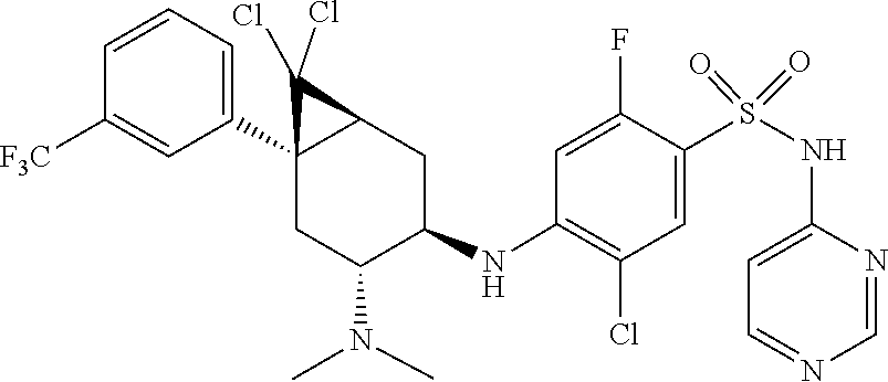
S(=O)(=O)(C1=CC(Cl)=C(NC2CC3C(C4=CC=CC([F3C])=C4)(CC2N(C)C)C3(Cl)Cl)C=C1F)NC1=CC=NC=N1
